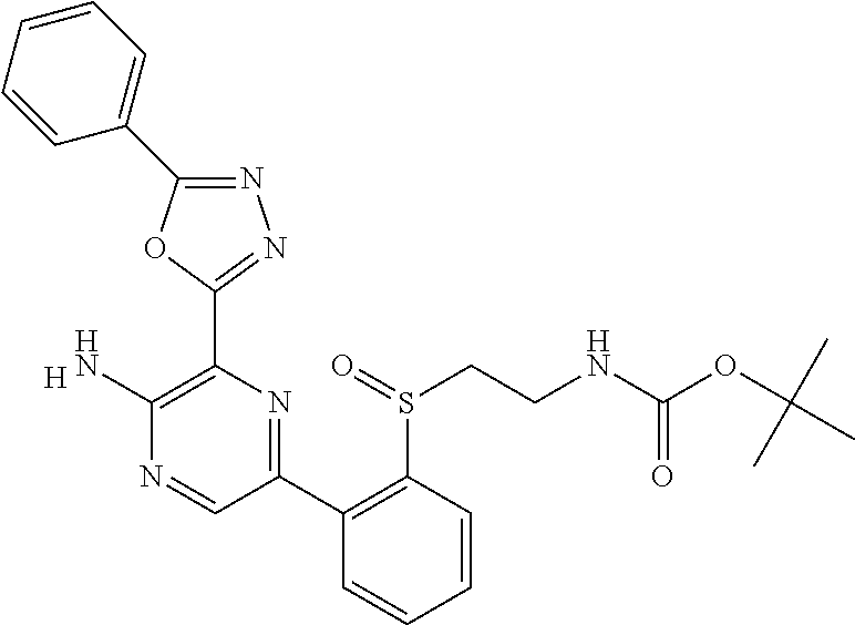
[H].C1(N)=C(C2=NN=C(C3=CC=CC=C3)O2)N=C(C2=C(S(=O)CCNC(OC(C)(C)C)=O)C=CC=C2)C=N1
